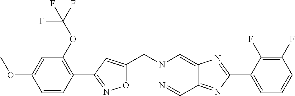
C1=CC(C2=NOC(CN3N=CC4=NC(C5=CC=CC(F)=C5F)=NC4=C3)=C2)=C(OC(F)(F)F)C=C1OC
